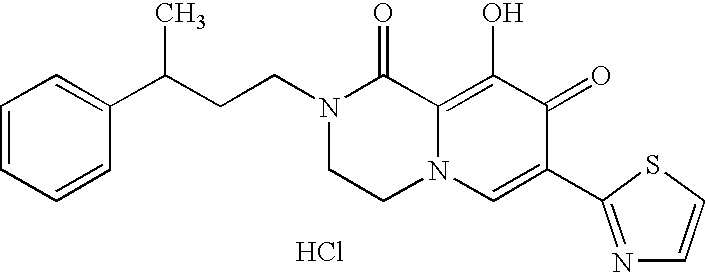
C1(C(CCN2CCN3C(=C(O)C(=O)C(C4=NC=CS4)=C3)C2=O)C)=CC=CC=C1.Cl
